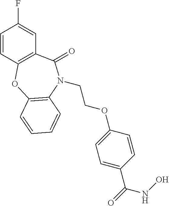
C1=CC2=C(C=C1F)C(=O)N(CCOC1=CC=C(C(=O)NO)C=C1)C1=C(O2)C=CC=C1
